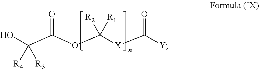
OC(C(OC([X]C([Y])=O)([R2])[R1])=O)([R4])[R3]
